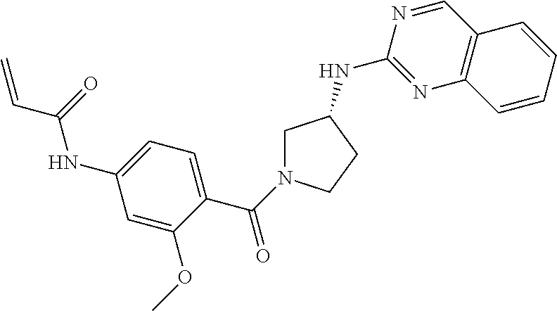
C1N(C(=O)C2=CC=C(NC(=O)C=C)C=C2OC)CCC1NC1=NC2=C(C=N1)C=CC=C2
